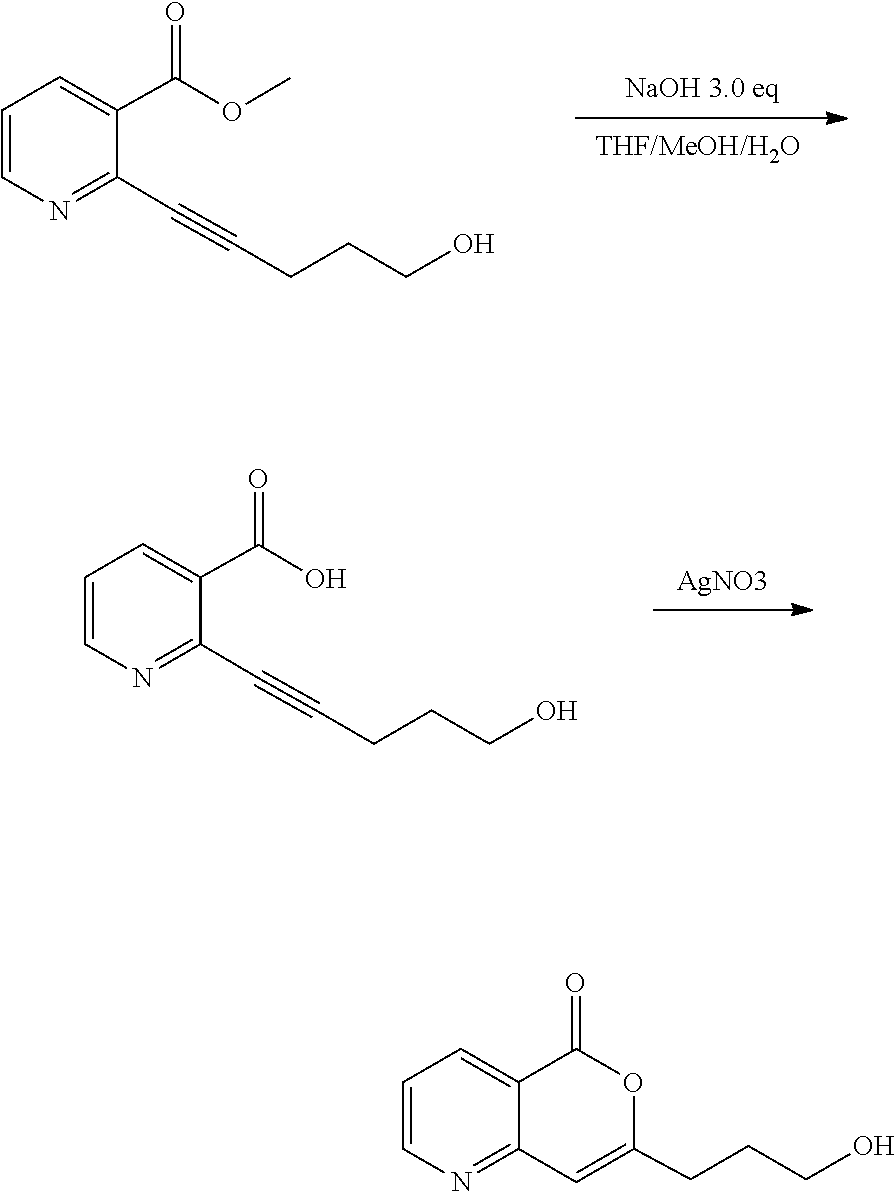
C1=C(C(=O)OC)C(C#CCCCO)=NC=C1.C1=C(C(=O)O)C(C#CCCCO)=NC=C1.[AgNO3].C1=C2C(=NC=C1)C=C(CCCO)OC2=O
